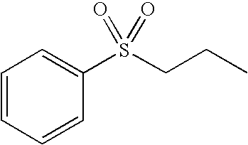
C1=CC=CC(S(CCC)(=O)=O)=C1
